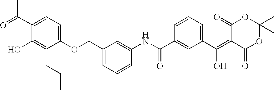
C1(C(=O)C)=CC=C(OCC2=CC=CC(NC(C3=CC(C(=C4C(=O)OC(C)(C)OC4=O)O)=CC=C3)=O)=C2)C(CCC)=C1O
